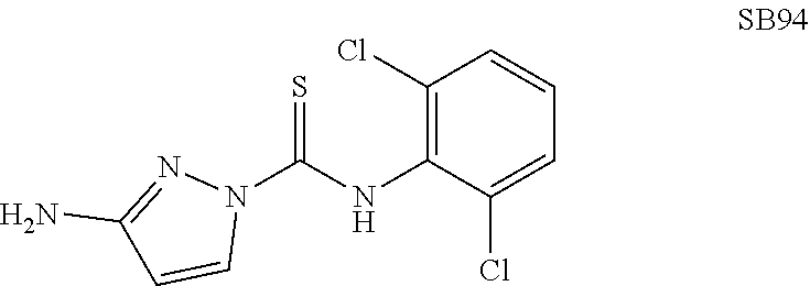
N1=C(N)C=CN1C(NC1=C(Cl)C=CC=C1Cl)=S
